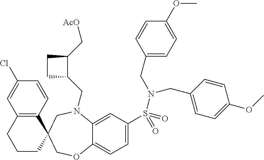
C1(Cl)=CC2=C(C=C1)C1(CCC2)COC2=CC=C(S(=O)(=O)N(CC3=CC=C(OC)C=C3)CC3=CC=C(OC)C=C3)C=C2N(CC2C(C[AcO])CC2)C1
